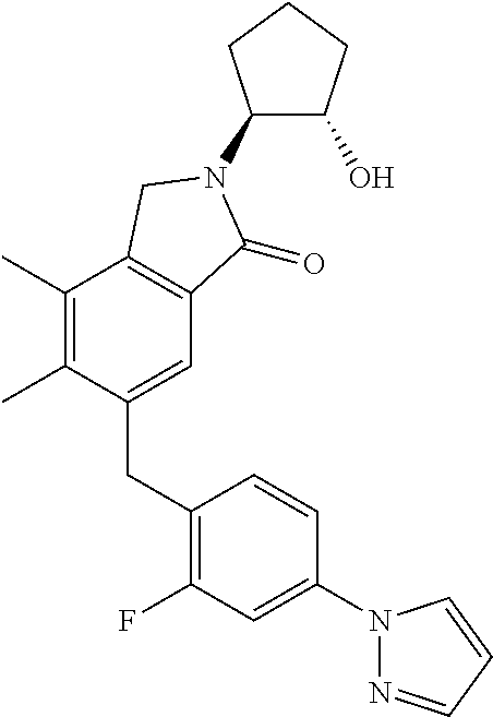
C1(C)=C(C)C(CC2=C(F)C=C(N3N=CC=C3)C=C2)=CC2=C1CN(C1C(O)CCC1)C2=O
